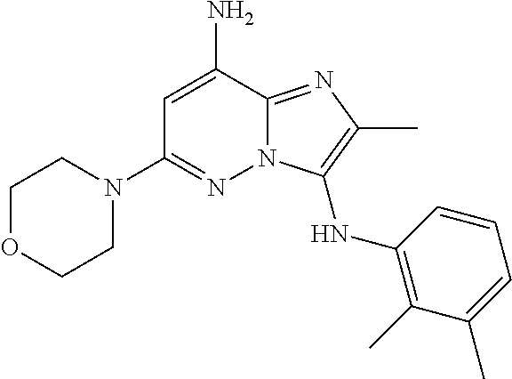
C1=C(N)C2=NC(C)=C(NC3=C(C)C(C)=CC=C3)N2N=C1N1CCOCC1
